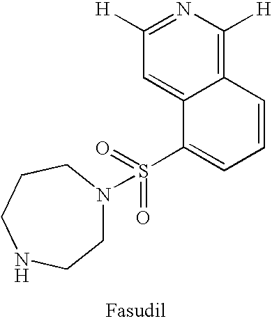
C1N(S(=O)(=O)C2=CC=CC3=C([H])N=C([H])C=C23)CCCNC1
